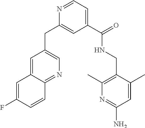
C1(C(NCC2=C(C)N=C(N)C=C2C)=O)=CC=NC(CC2=CN=C3C(=C2)C=C(F)C=C3)=C1
